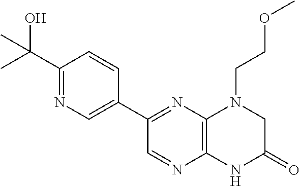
C1(C(C)(O)C)=NC=C(C2=NC3=C(N=C2)NC(=O)CN3CCOC)C=C1
